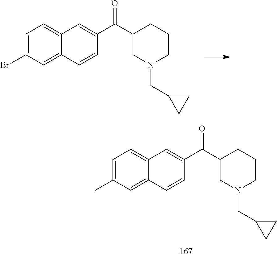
C1=C(C)C=C2C(=C1)C=C(C(C1CN(CC3CC3)CCC1)=O)C=C2.C1=C(Br)C=C2C(=C1)C=C(C(C1CN(CC3CC3)CCC1)=O)C=C2
